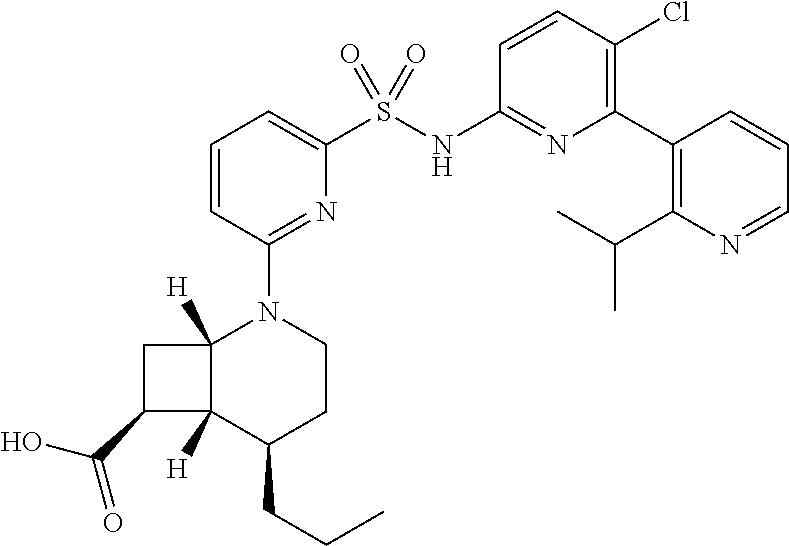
C1=CC(N2C3([H])C([H])(C(CCC)CC2)C(C(O)=O)C3)=NC(S(NC2=NC(C3=C(C(C)C)N=CC=C3)=C(Cl)C=C2)(=O)=O)=C1
